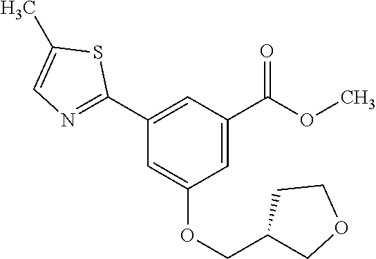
C1(C2=NC=C(C)S2)=CC(C(OC)=O)=CC(OCC2COCC2)=C1
